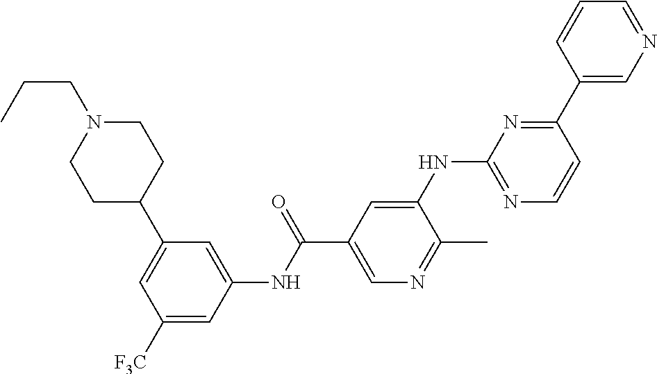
C1=C(C2CCN(CCC)CC2)C=C(NC(C2=CN=C(C)C(NC3=NC=CC(C4=CN=CC=C4)=N3)=C2)=O)C=C1[F3C]
